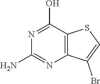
C12=C(C(Br)=CS1)N=C(N)N=C2O
